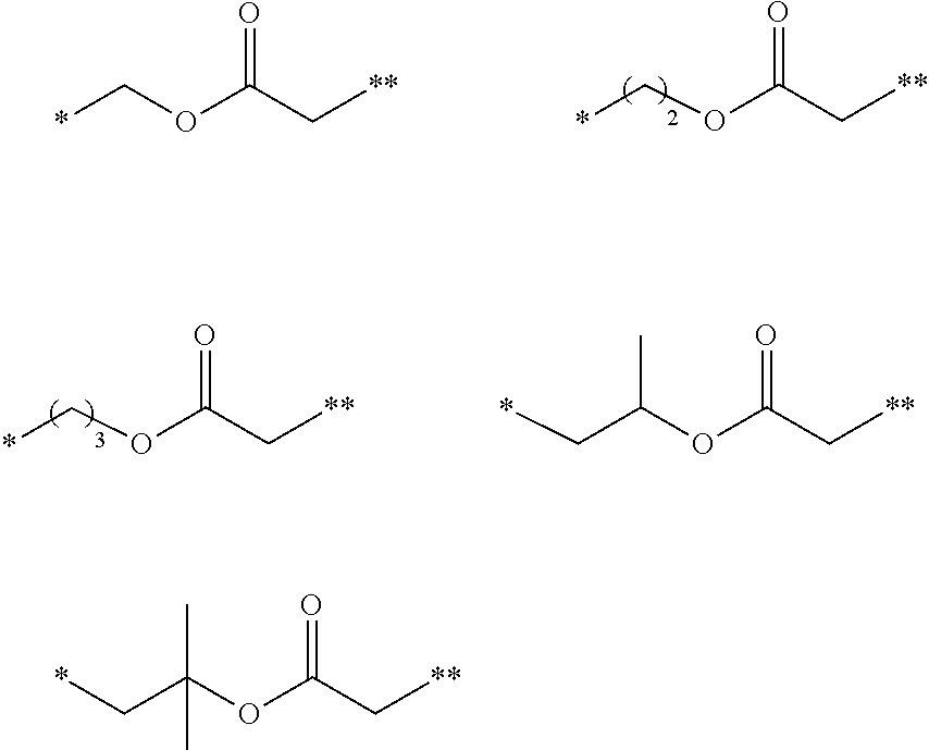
*CC(OC(C[**])=O)(C)C.*COC(C[**])=O.*COC(C[**])=O.*COC(C[**])=O.*CC(C)OC(C[**])=O
